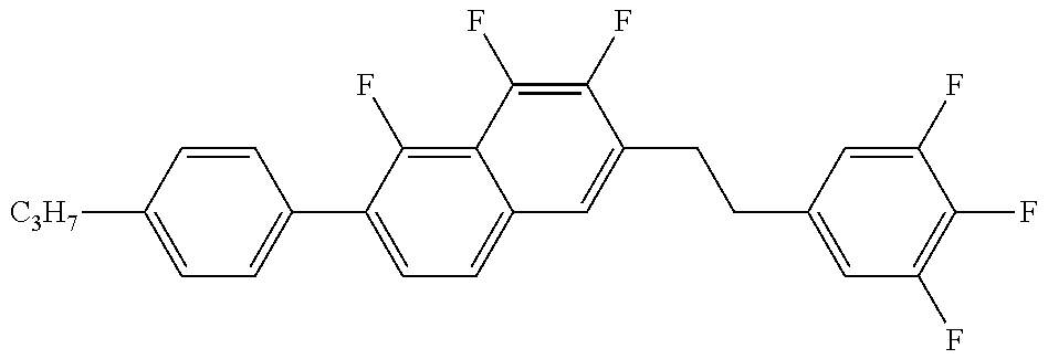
C1=C([C3H7])C=CC(C2=CC=C3C(=C2F)C(F)=C(F)C(CCC2=CC(F)=C(F)C(F)=C2)=C3)=C1
